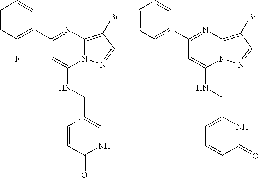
C1(C2=C(F)C=CC=C2)=NC2=C(Br)C=NN2C(NCC2=CNC(=O)C=C2)=C1.C1(C2=CC=CC=C2)=NC2=C(Br)C=NN2C(NCC2=CC=CC(=O)N2)=C1
